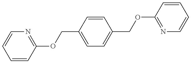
C1=CC(OCC2=CC=C(COC3=NC=CC=C3)C=C2)=NC=C1
